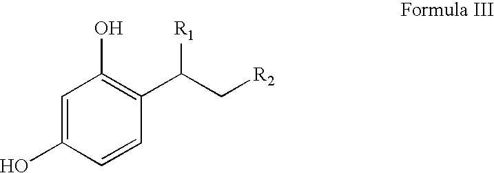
C1=C(O)C=CC(C(C[R2])[R1])=C1O
